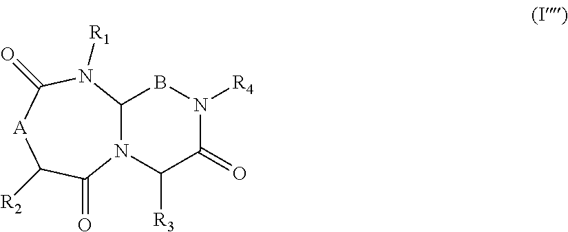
N1([R4])C(=O)C([R3])N2C(B1)N([R1])C(=O)[A]C([R2])C2=O
